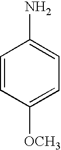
C1=CC([OCH3])=CC=C1N
